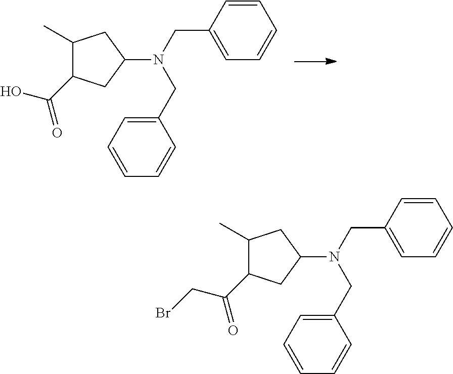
C1(C)C(C(O)=O)CC(N(CC2=CC=CC=C2)CC2=CC=CC=C2)C1.C1(C)C(C(CBr)=O)CC(N(CC2=CC=CC=C2)CC2=CC=CC=C2)C1
